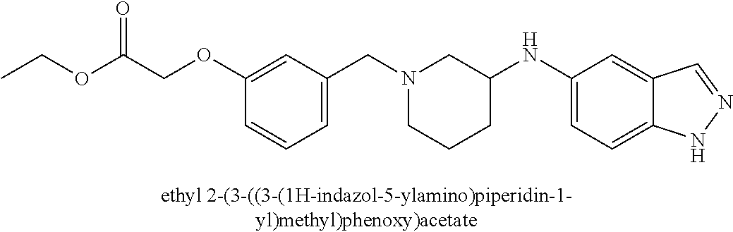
N1(CC2=CC=CC(OCC(OCC)=O)=C2)CCCC(NC2=CC=C3C(=C2)C=NN3)C1
